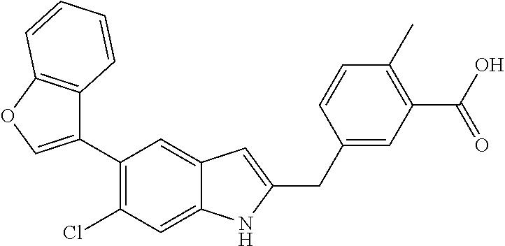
C1(C2=C(Cl)C=C3C(=C2)C=C(CC2=CC(C(O)=O)=C(C)C=C2)N3)=COC2=C1C=CC=C2
